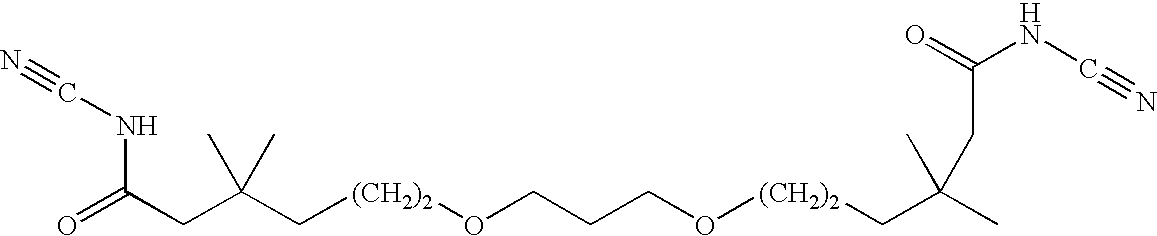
C([(CH2)2]OCCCO[(CH2)2]CC(C)(C)CC(NC#N)=O)C(CC(=O)NC#N)(C)C
